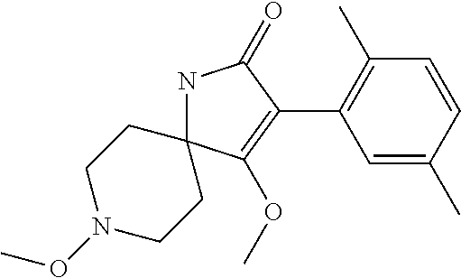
N1C2(C(OC)=C(C3=C(C)C=CC(C)=C3)C1=O)CCN(OC)CC2
